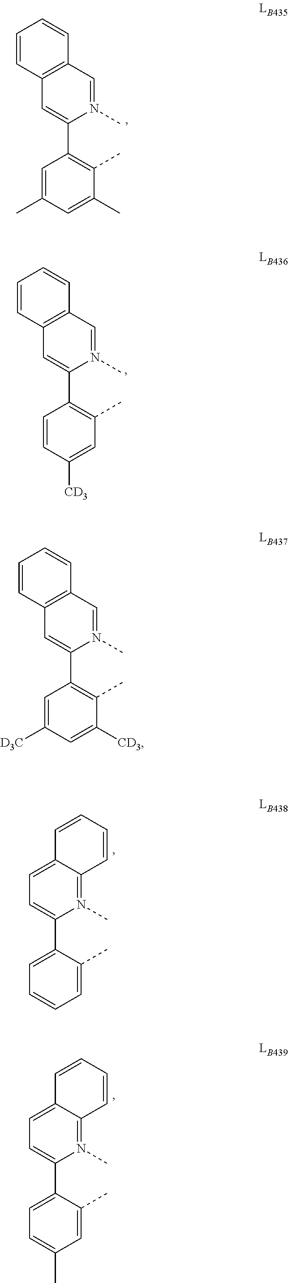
C1=C([D3C])C=C([CD3])C(C)=C1C1=CC2=C(C=N1C)C=CC=C2.C1=C(C)C=C(C)C(C)=C1C1=CC2=C(C=N1C)C=CC=C2.C1=CC([CD3])=CC(C)=C1C1=CC2=C(C=N1C)C=CC=C2.C1=C(C2=CC=C3C(=N2C)C=CC=C3)C(C)=CC=C1.C1=C(C2=CC=C3C(=N2C)C=CC=C3)C(C)=CC(C)=C1
